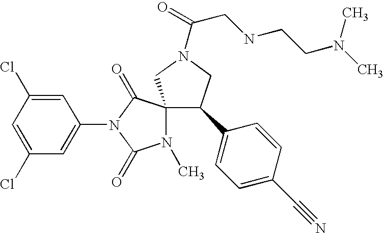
C1=C(Cl)C=C(N2C(=O)C3(N(C)C2=O)C(C2=CC=C(C#N)C=C2)CN(C(CNCCN(C)C)=O)C3)C=C1Cl
